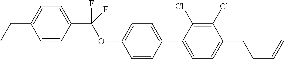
C1(C(OC2=CC=C(C3=CC=C(CCC=C)C(Cl)=C3Cl)C=C2)(F)F)=CC=C(CC)C=C1
